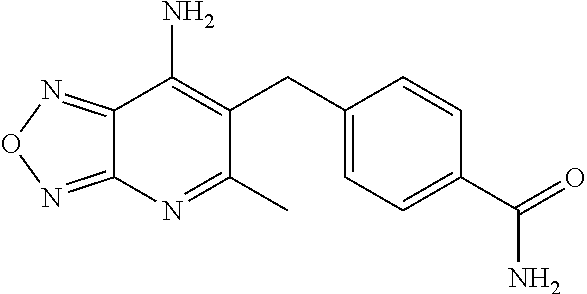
C12=NON=C1N=C(C)C(CC1=CC=C(C(N)=O)C=C1)=C2N
